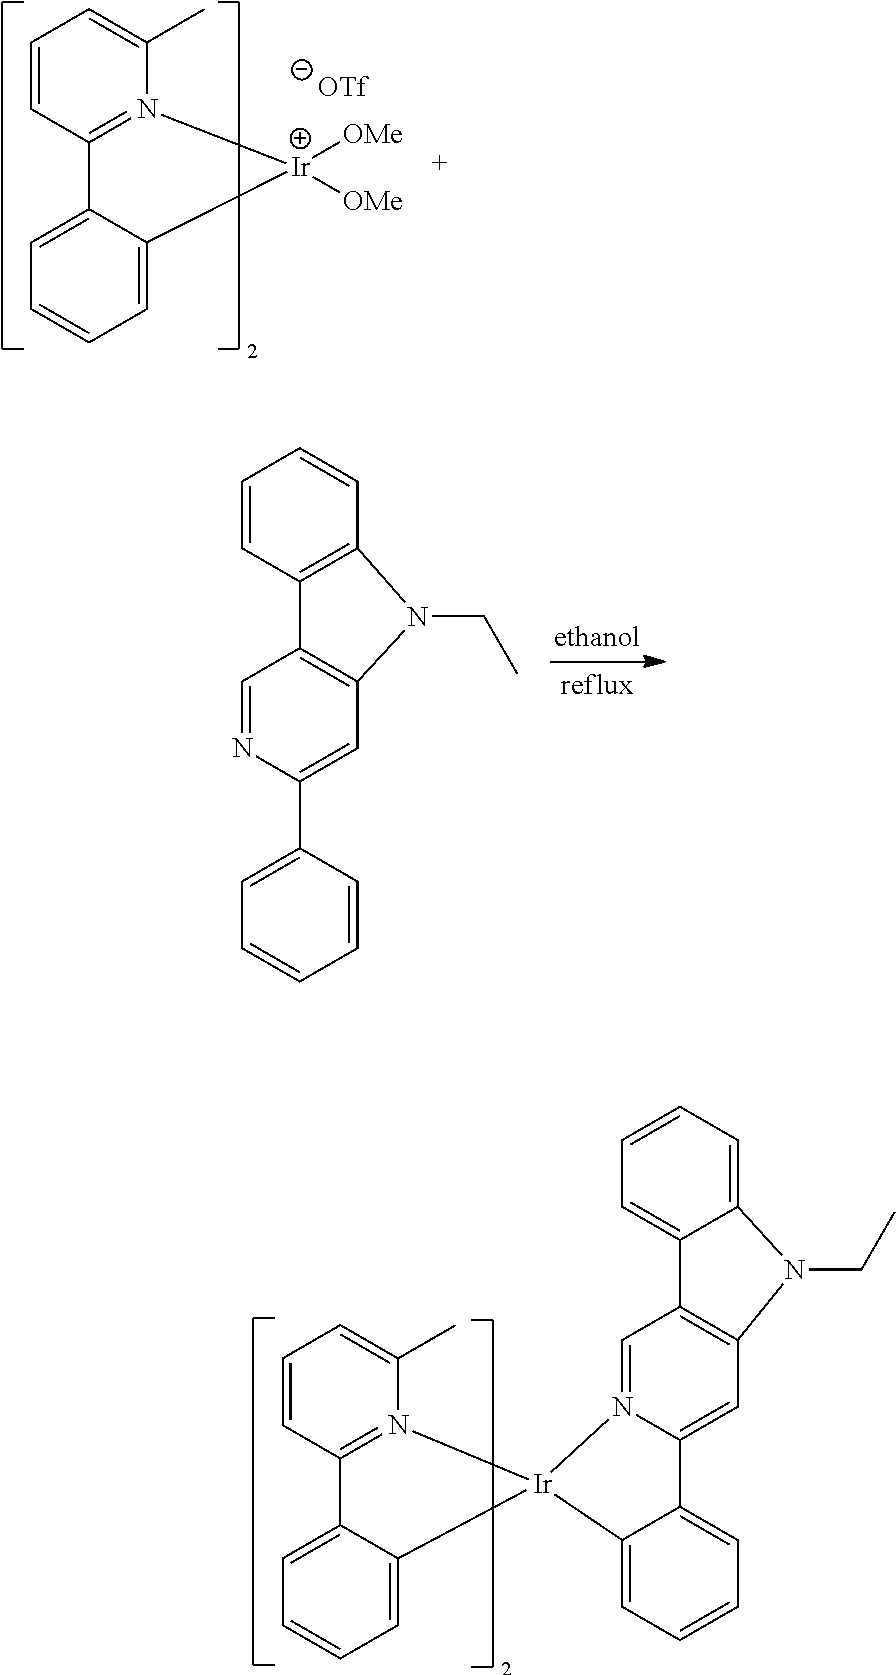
C1=C2C(=CC=C1)C1=C(C=C3N(=C1)[Ir]1(C4=CC=CC=C34)N3=C(C=CC=C3C)C3=CC=CC=C31)N2CC.C1=CC2=N(C(C)=C1)[Ir]([OMe])([OMe])C1=CC=CC=C21.[OTf].C1=CC2=C(C=C1)N(CC)C1=C2C=NC(C2=CC=CC=C2)=C1
